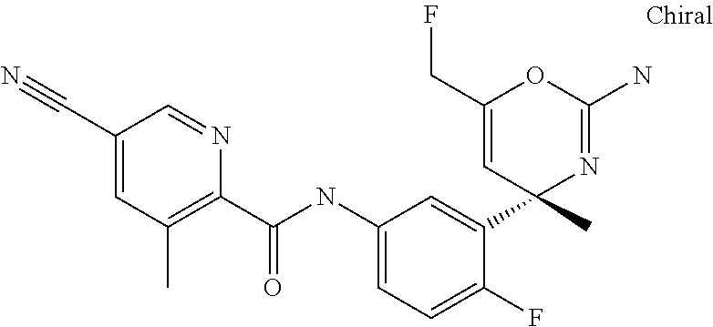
C1(C(NC2=CC=C(F)C(C3(C)N=C(N)OC(CF)=C3)=C2)=O)=C(C)C=C(C#N)C=N1
